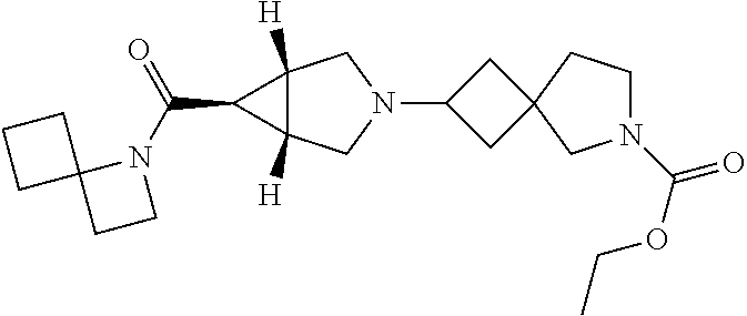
C1C(N2CC3([H])C([H])(C2)C3C(N2C3(CC2)CCC3)=O)CC12CN(C(OCC)=O)CC2
